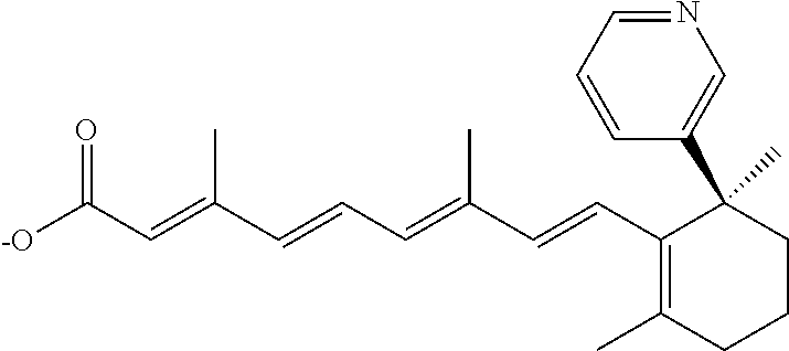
[-O]C(C=C(C=CC=C(C=CC1=C(C)CCCC1(C1=CN=CC=C1)C)C)C)=O
